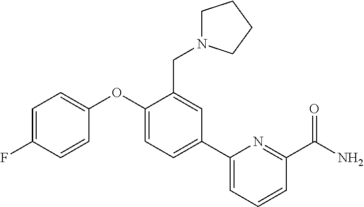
C1=C(F)C=CC(OC2=CC=C(C3=CC=CC(C(N)=O)=N3)C=C2CN2CCCC2)=C1
